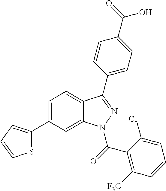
C1=C(C2=CC=CS2)C=C2C(=C1)C(C1=CC=C(C(O)=O)C=C1)=NN2C(C1=C([F3C])C=CC=C1Cl)=O
